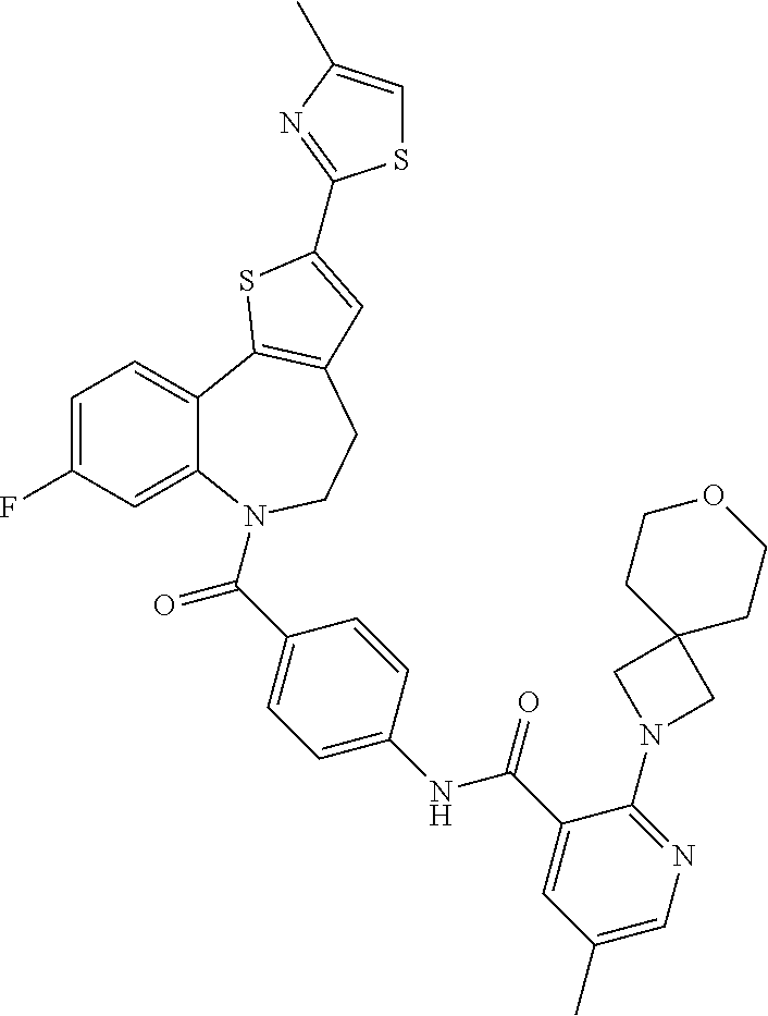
C1=C(F)C=C2C(=C1)C1=C(CCN2C(=O)C2=CC=C(NC(=O)C3=CC(C)=CN=C3N3CC4(C3)CCOCC4)C=C2)C=C(C2=NC(C)=CS2)S1
